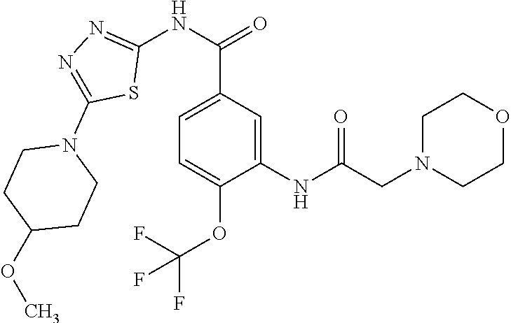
N(C1=NN=C(N2CCC(OC)CC2)S1)C(=O)C1=CC=C(OC(F)(F)F)C(NC(CN2CCOCC2)=O)=C1
